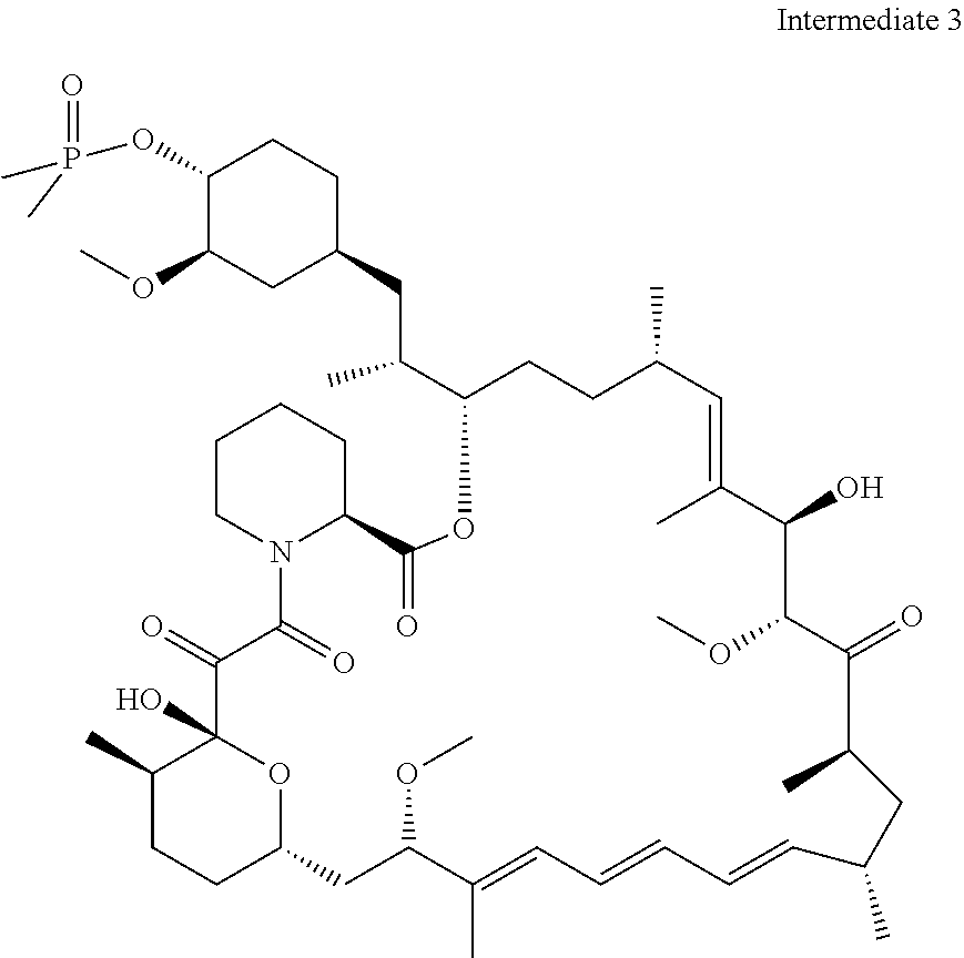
C1(OP(=O)(C)C)C(OC)CC(CC(C2OC(=O)C3N(C(=O)C(=O)C4(O)OC(CCC4C)CC(OC)C(C)=CC=CC=CC(C)CC(C)C(=O)C(OC)C(O)C(C)=CC(C)CC2)CCCC3)C)CC1
